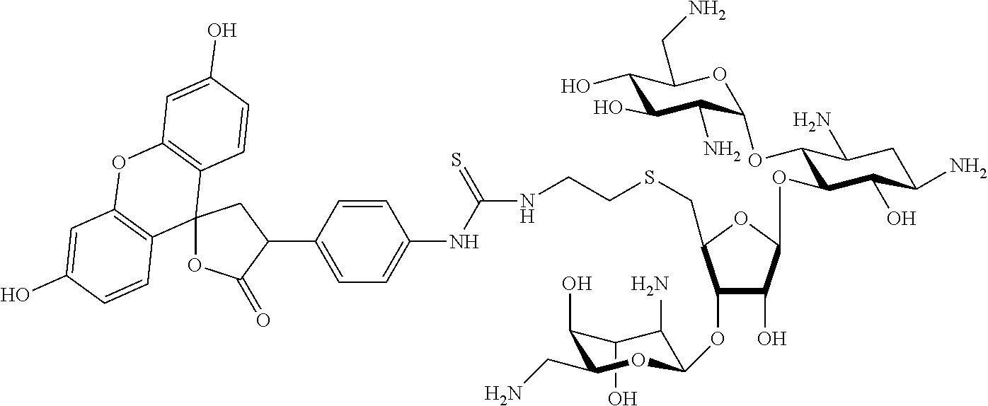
C1(O)C(O)C(CN)OC(OC2C(O)C(OC3C(OC4C(N)C(O)C(O)C(CN)O4)C(N)CC(N)C3O)OC2CSCCNC(NC2=CC=C(C3CC4(OC3=O)C3=C(OC5=C4C=CC(O)=C5)C=C(O)C=C3)C=C2)=S)C1N
